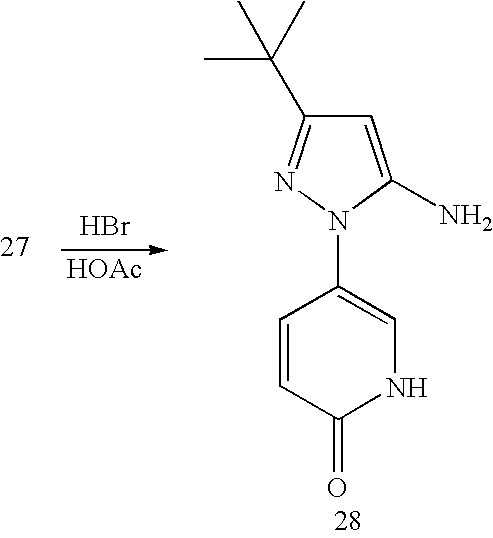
Br.[HOAc].C1=CC(=O)NC=C1N1C(N)=CC(C(C)(C)C)=N1
